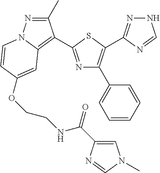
N1=C(C2=C3N(N=C2C)C=CC(OCCNC(=O)C2=CN(C)C=N2)=C3)SC(C2=NNC=N2)=C1C1=CC=CC=C1
